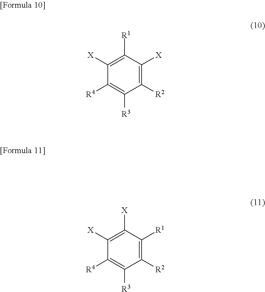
C1([X])=C([R1])C([X])=C([R2])C([R3])=C1[R4].C1([X])=C([X])C([R1])=C([R2])C([R3])=C1[R4]
